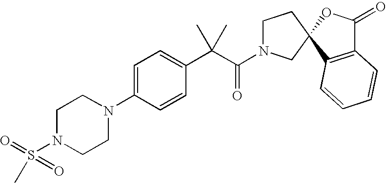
C1=C(N2CCN(S(=O)(C)=O)CC2)C=CC(C(C(=O)N2CCC3(C2)C2=C(C(=O)O3)C=CC=C2)(C)C)=C1
